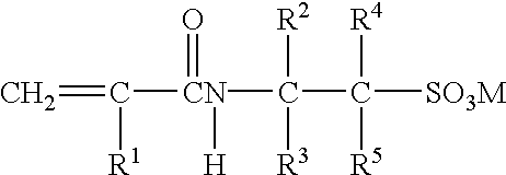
C([CN](C(C([SO3M])([R4])[R5])([R2])[R3])(=O)[H])(=C)[R1]
